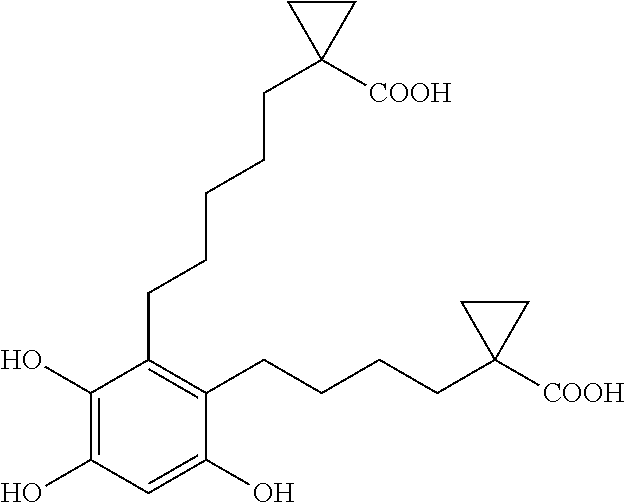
C1(O)=C(O)C=C(O)C(CCCCC2([COOH])CC2)=C1CCCCCC1([COOH])CC1
